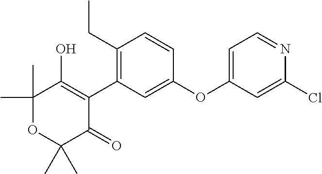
C1(C)(C)OC(C)(C)C(=O)C(C2=C(CC)C=CC(OC3=CC=NC(Cl)=C3)=C2)=C1O
